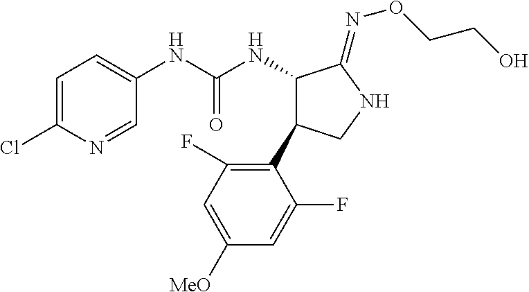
C1(NC(NC2C(=NOCCO)NCC2C2=C(F)C=C([OMe])C=C2F)=O)=CC=C(Cl)N=C1
